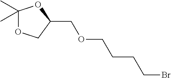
C1(C)(C)OCC(COCCCCBr)O1
